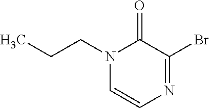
N1(CCC)C=CN=C(Br)C1=O
